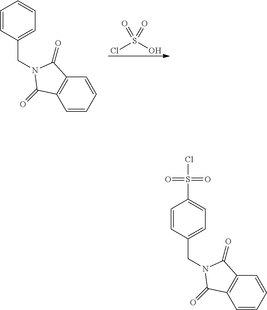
C1=CC(CN2C(=O)C3=C(C=CC=C3)C2=O)=CC=C1.ClS(O)(=O)=O.C1=CC(CN2C(=O)C3=C(C=CC=C3)C2=O)=CC=C1S(Cl)(=O)=O
